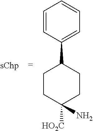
C1=CC(C2CCC(N)([HO2C])CC2)=CC=C1
